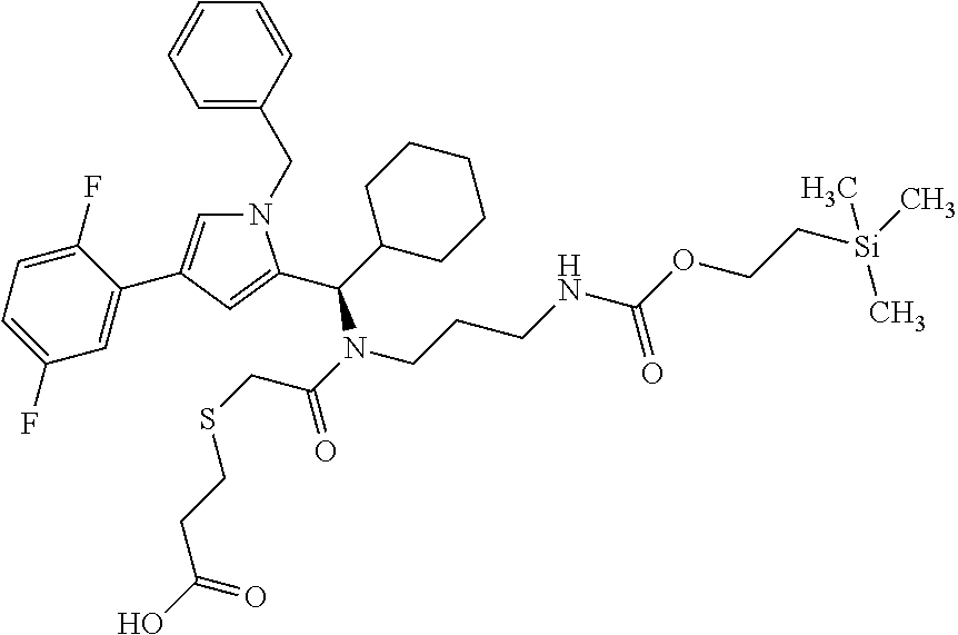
N1(CC2=CC=CC=C2)C=C(C2=CC(F)=CC=C2F)C=C1C(C1CCCCC1)N(C(=O)CSCCC(O)=O)CCCNC(OCC[Si](C)(C)C)=O
